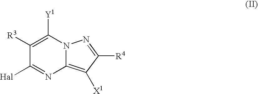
C1([Hal])=NC2=C([X1])C([R4])=NN2C([Y1])=C1[R3]
